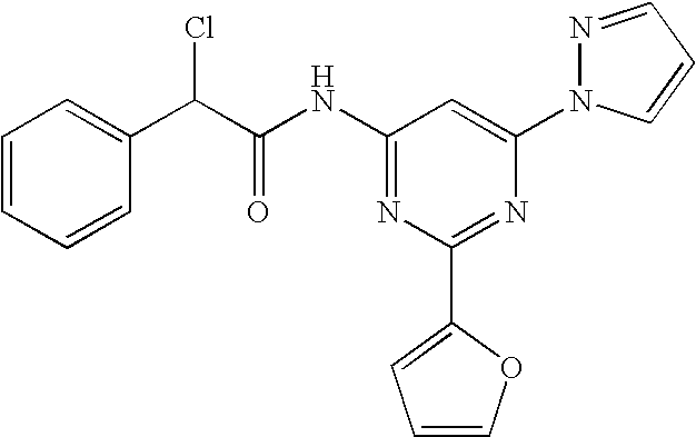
C1=CC=CC(C(C(NC2=NC(C3=CC=CO3)=NC(N3N=CC=C3)=C2)=O)Cl)=C1
